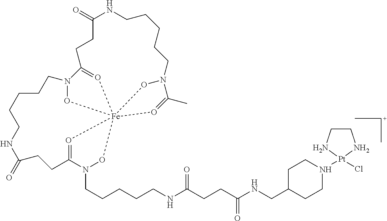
C1(=O)NCCCCCN2O[Fe]345(O=C2C)ON(CCCCCNC(CCC(NCC2CCN([Pt]6(Cl)NCCN6)CC2)=O)=O)C(=O3)CCC(=O)NCCCCCN(O4)C(=O5)CC1
